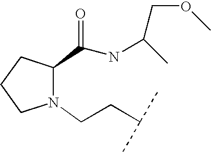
N1(CCC(C)C)C(C(NC(COC)C)=O)CCC1
